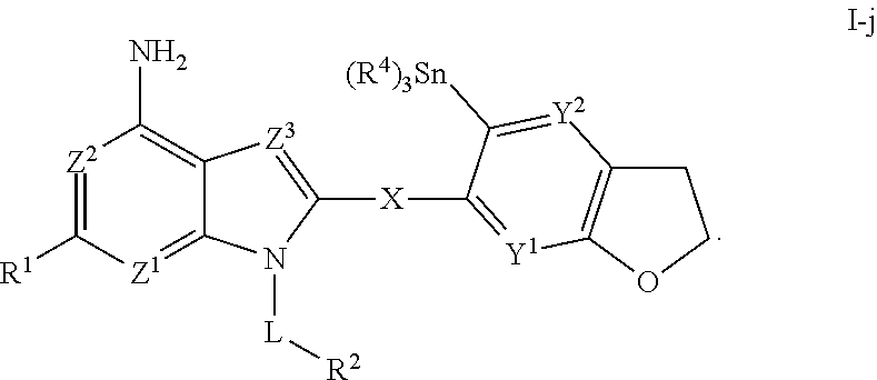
[Z2]1=C([R1])[Z1]=C2C(=C1N)[Z3]=C([X]C1=[Y1]C3=C([Y2]=C1[(R4)3Sn])CCO3)N2[L][R2]
